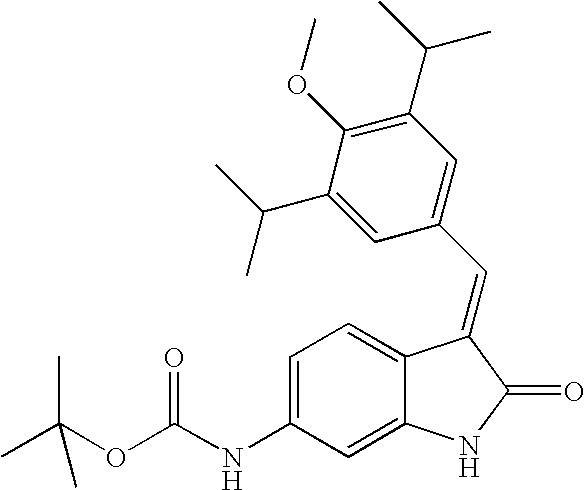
C1=C(NC(OC(C)(C)C)=O)C=C2C(=C1)C(=CC1=CC(C(C)C)=C(OC)C(C(C)C)=C1)C(=O)N2
